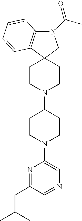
C1CN(C2CCN(C3=CN=CC(CC(C)C)=N3)CC2)CCC12C1=C(N(C(C)=O)C2)C=CC=C1
